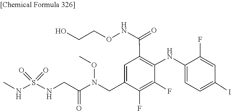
CON(CC1=CC(C(NOCCO)=O)=C(NC2=CC=C(I)C=C2F)C(F)=C1F)C(=O)CNS(=O)(=O)NC
